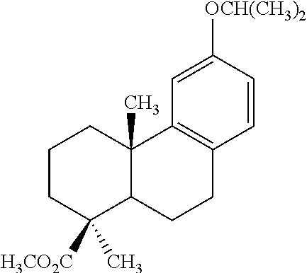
C1CC(C)([H3CO2C])C2C(C)(C1)C1=C(CC2)C=CC([OCH(CH3)2])=C1
